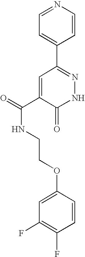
C1=C(C2=NNC(=O)C(C(=O)NCCOC3=CC(F)=C(F)C=C3)=C2)C=CN=C1
